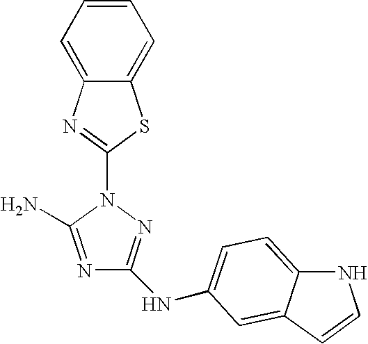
N1=C(N)N(C2=NC3=CC=CC=C3S2)N=C1NC1=CC=C2NC=CC2=C1
